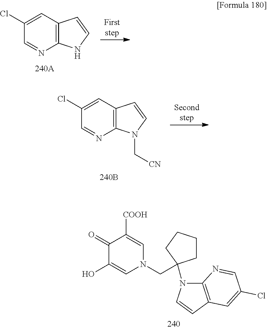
C1(=O)C(O)=CN(CC2(N3C4=C(C=C3)C=C(Cl)C=N4)CCCC2)C=C1[COOH].C12=C(C=C(Cl)C=N1)C=CN2.C12=C(C=C(Cl)C=N1)C=CN2C[CN]
